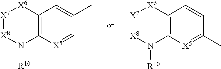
C12=C([X5]=CC(C)=C1)N([R10])[X8][X7][X6]2.C12=C([X5]=C(C)C=C1)N([R10])[X8][X7][X6]2
